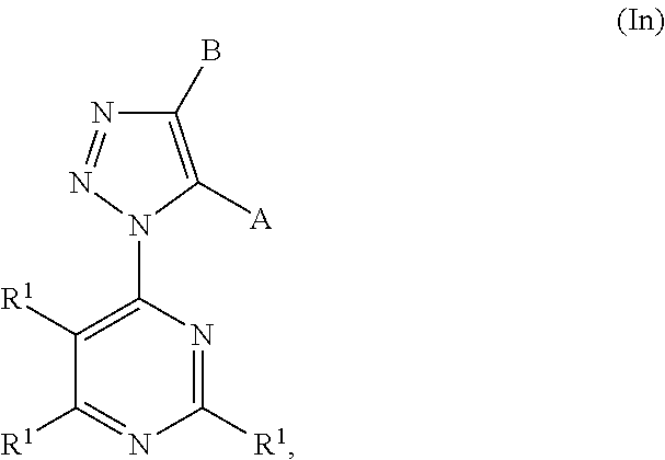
C1([R1])=C(N2C([A])=C(B)N=N2)N=C([R1])N=C1[R1]
